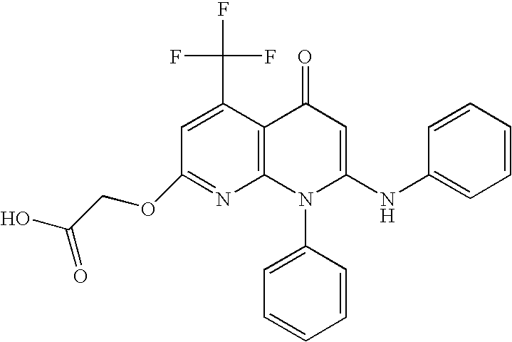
C1(OCC(O)=O)=NC2=C(C(C(F)(F)F)=C1)C(=O)C=C(NC1=CC=CC=C1)N2C1=CC=CC=C1
